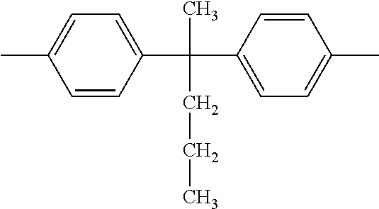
C1=CC(C(C2=CC=C(C)C=C2)(CCC)C)=CC=C1C
